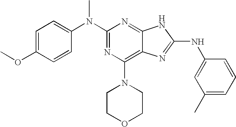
N(C1=NC(N2CCOCC2)=C2C(=N1)NC(NC1=CC(C)=CC=C1)=N2)(C1=CC=C(OC)C=C1)C
